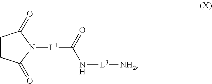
C1=CC(=O)N([L1]C(N[L3][NH2])=O)C1=O
